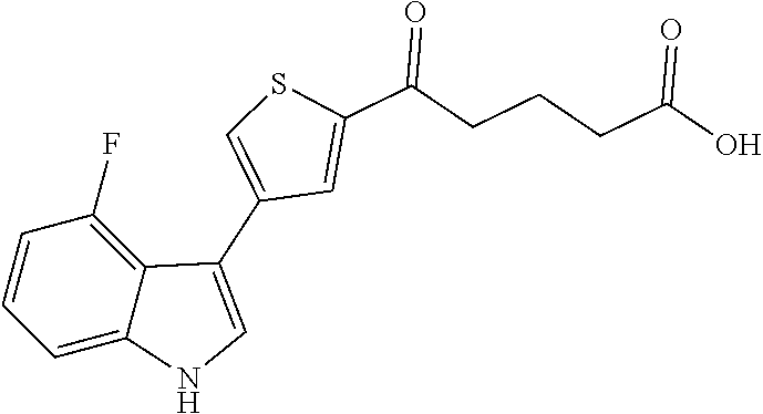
C1=C2C(=C(F)C=C1)C(C1=CSC(C(CCCC(O)=O)=O)=C1)=CN2
